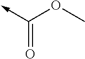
C(->C)(=O)OC
